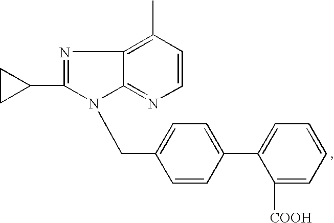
C1(C)=C2C(=NC=C1)N(CC1=CC=C(C3=CC=CC=C3[COOH])C=C1)C(C1CC1)=N2
